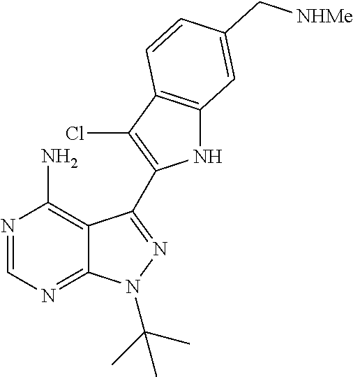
C12=C(N)N=CN=C1N(C(C)(C)C)N=C2C1=C(Cl)C2=C(N1)C=C(C[NHMe])C=C2
